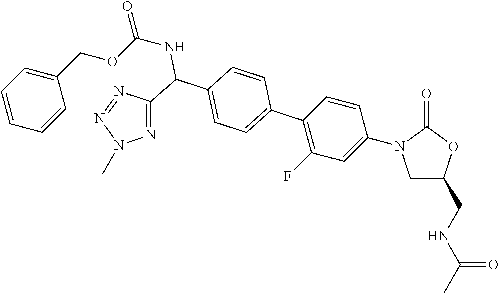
C1(C2=CC=C(C(C3=NN(C)N=N3)NC(=O)OCC3=CC=CC=C3)C=C2)=C(F)C=C(N2CC(CNC(C)=O)OC2=O)C=C1
